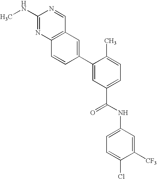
CNC1=NC2=C(C=N1)C=C(C1=CC(C(=O)NC3=CC=C(Cl)C([CF3])=C3)=CC=C1C)C=C2
